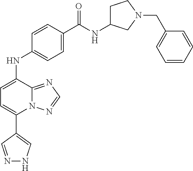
N(C1=CC=C(C2=CNN=C2)N2C1=NC=N2)C1=CC=C(C(NC2CCN(CC3=CC=CC=C3)C2)=O)C=C1
